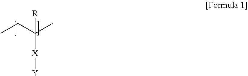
CCC(C)([X][Y])[R]
